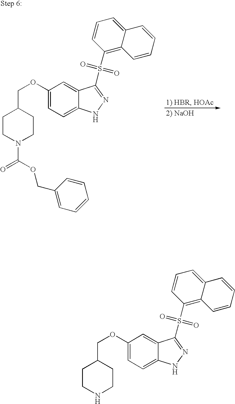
C1CN(C(=O)OCC2=CC=CC=C2)CCC1COC1=CC=C2C(=C1)C(S(C1=C3C(=CC=C1)C=CC=C3)(=O)=O)=NN2.C1CNCCC1COC1=CC=C2C(=C1)C(S(C1=C3C(=CC=C1)C=CC=C3)(=O)=O)=NN2
